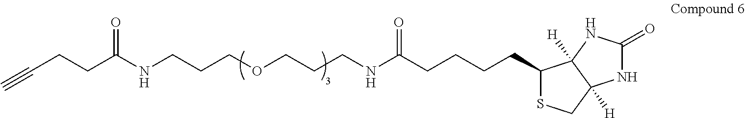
N(CCCOCCCNC(CCCCC1SCC2([H])C1([H])NC(=O)N2)=O)C(=O)CCC#C
